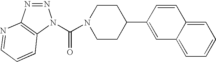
N1=NC2=C(N1C(=O)N1CCC(C3=CC4=CC=CC=C4C=C3)CC1)C=CC=N2
